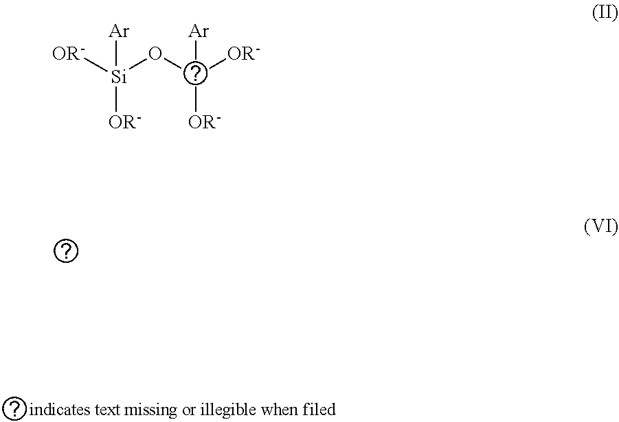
[Ar][Si]([OR-])([OR-])OC([OR-])([OR-])[Ar]
